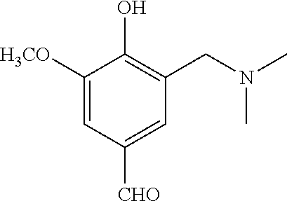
C1([H3CO])=CC([CHO])=CC(CN(C)C)=C1O
